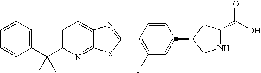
C1=CC=C(C2(C3=CC=C4C(=N3)SC(C3=C(F)C=C(C5CNC(C(O)=O)C5)C=C3)=N4)CC2)C=C1
